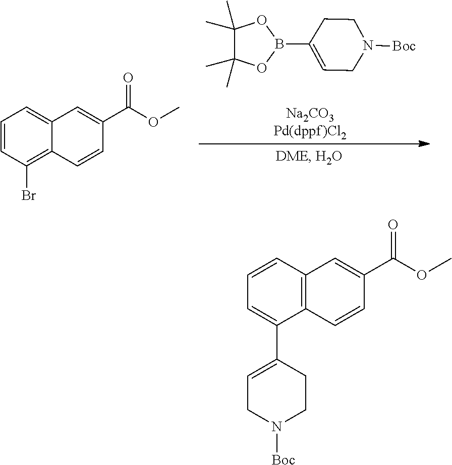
C1=CC(Br)=C2C(=C1)C=C(C(=O)OC)C=C2.C1(C)(C)C(C)(C)OB(C2=CCN([Boc])CC2)O1.C1=CC2=C(C(C3=CCN([Boc])CC3)=C1)C=CC(C(=O)OC)=C2
